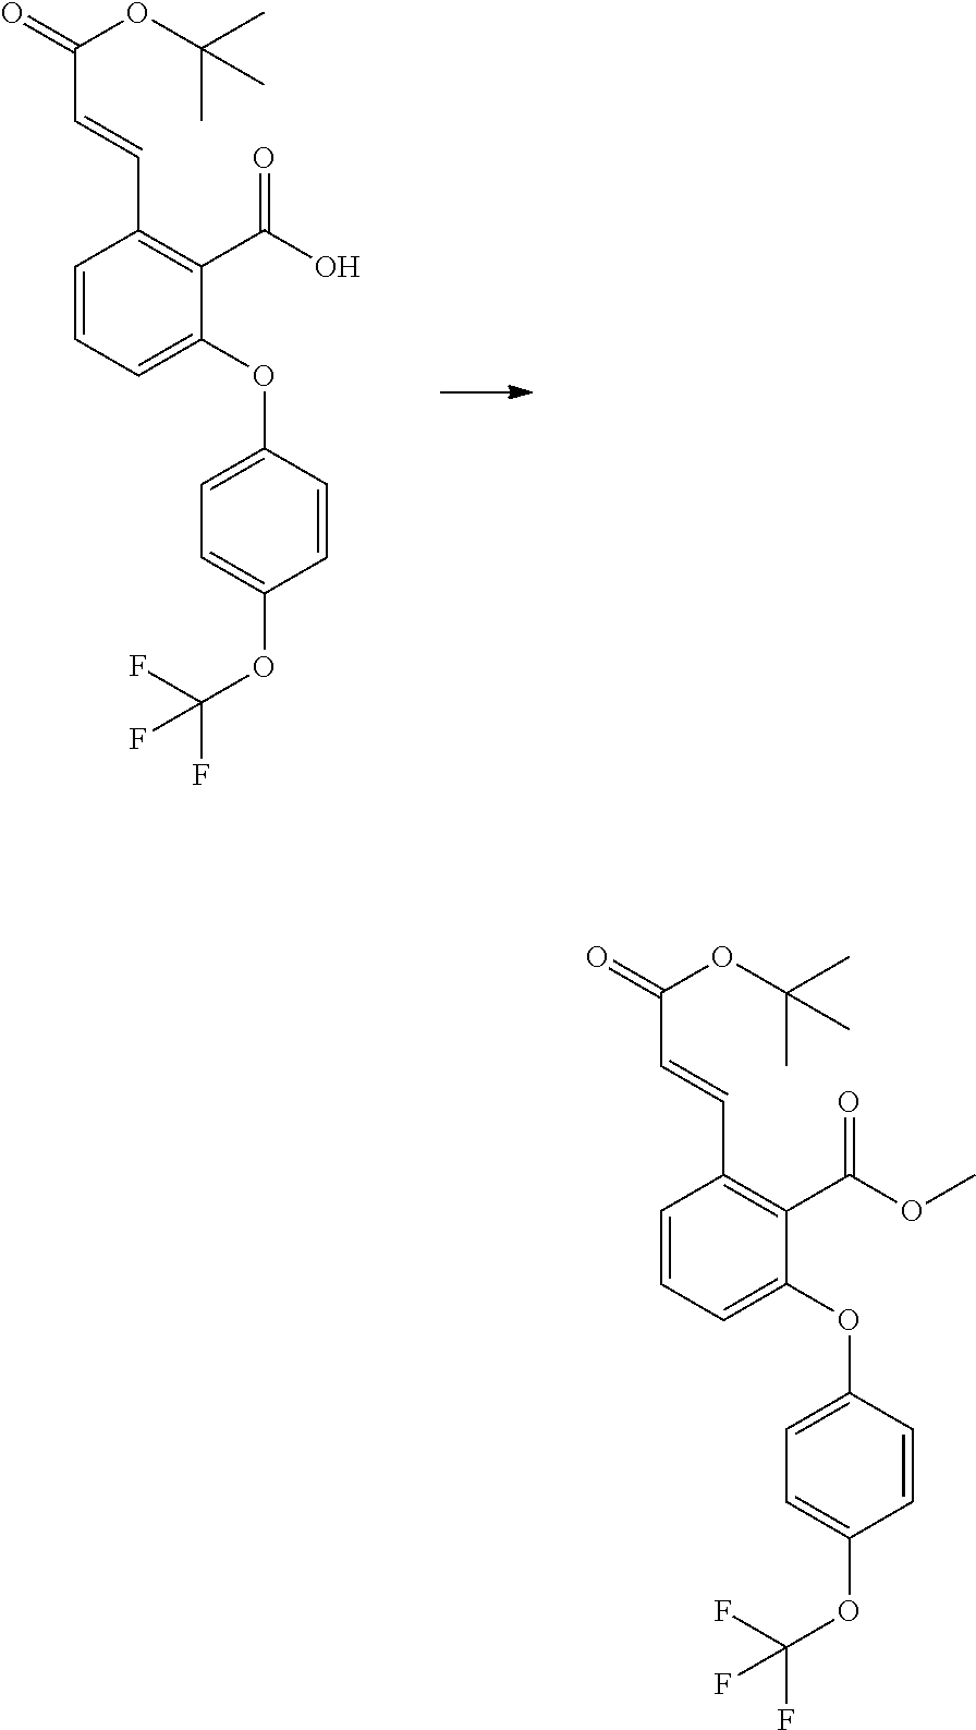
C(C=CC1=C(C(=O)O)C(OC2=CC=C(OC(F)(F)F)C=C2)=CC=C1)(OC(C)(C)C)=O.C(C=CC1=C(C(=O)OC)C(OC2=CC=C(OC(F)(F)F)C=C2)=CC=C1)(OC(C)(C)C)=O
